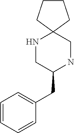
N1CC(CC2=CC=CC=C2)NCC12CCCC2
